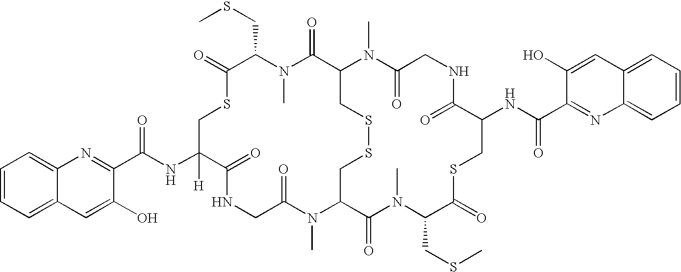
O=C1C(CSC)N(C)C(=O)C2N(C)C(=O)CNC(=O)C(NC(C3=NC4=CC=CC=C4C=C3O)=O)CSC(=O)C(CSC)N(C)C(=O)C(CSSC2)N(C)C(=O)CNC(=O)C(NC(C2=NC3=CC=CC=C3C=C2O)=O)([H])CS1
